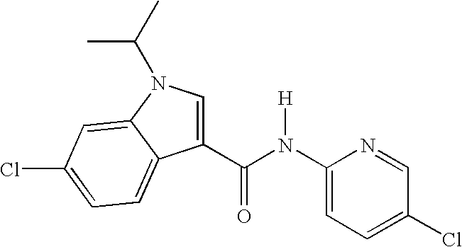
C1=C(N(C(C2=CN(C(C)C)C3=CC(Cl)=CC=C23)=O)[H])N=CC(Cl)=C1
